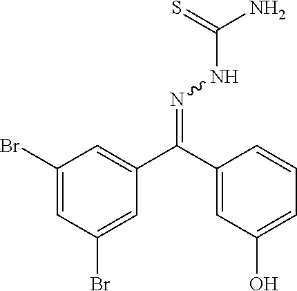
C1(Br)=CC(Br)=CC(C(C2=CC(O)=CC=C2)=NNC(N)=S)=C1
